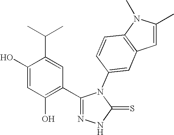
C1(O)=CC(O)=C(C2=NNC(=S)N2C2=CC3=C(C=C2)N(C)C(C)=C3)C=C1C(C)C
